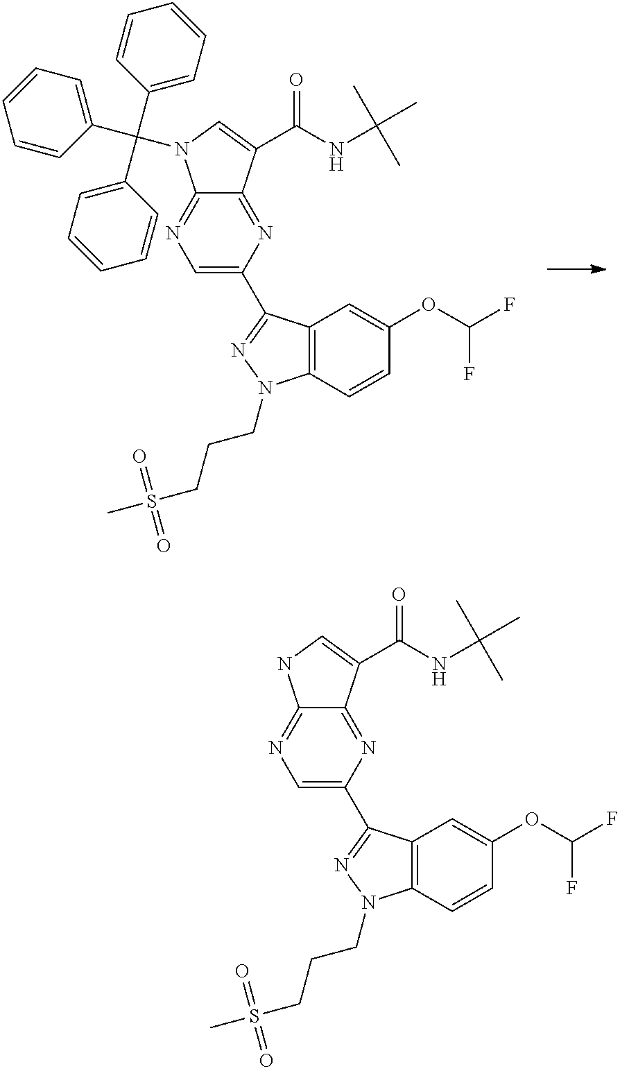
C12=NC=C(C3=NN(CCCS(C)(=O)=O)C4=C3C=C(OC(F)F)C=C4)N=C1C(C(=O)NC(C)(C)C)=CN2C(C1=CC=CC=C1)(C1=CC=CC=C1)C1=CC=CC=C1.C12=NC=C(C3=NN(CCCS(C)(=O)=O)C4=C3C=C(OC(F)F)C=C4)N=C1C(C(=O)NC(C)(C)C)=CN2
